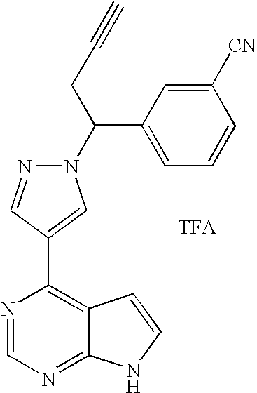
[TFA].N1(C(C2=CC=CC([CN])=C2)CC#C)N=CC(C2=C3C(=NC=N2)NC=C3)=C1
